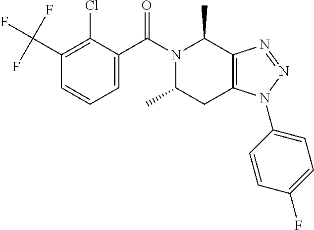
C(C1=C(Cl)C(C(N2C(C)C3=C(CC2C)N(C2=CC=C(F)C=C2)N=N3)=O)=CC=C1)(F)(F)F
